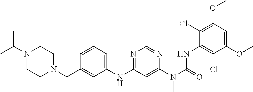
CC(N1CCN(CC2=CC(NC3=NC=NC(N(C(NC4=C(Cl)C(OC)=CC(OC)=C4Cl)=O)C)=C3)=CC=C2)CC1)C
